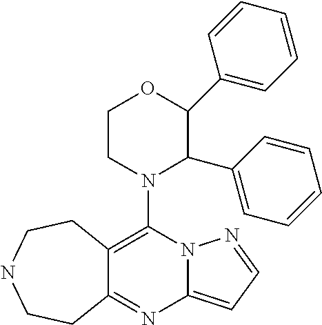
N12C(=CC=N1)N=C1C(=C2N2CCOC(C3=CC=CC=C3)C2C2=CC=CC=C2)CCNCC1
